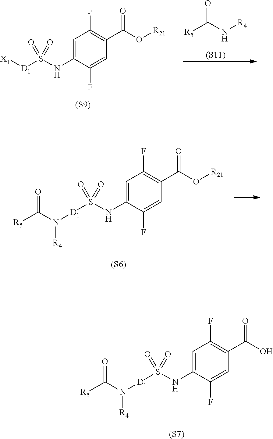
[R5]C(N[R4])=O.[(S11)].C1(F)=C(C(O[R21])=O)C=C(F)C(NS([D1][X1])(=O)=O)=C1.[(S9)].C1(F)=C(C(O[R21])=O)C=C(F)C(NS([D1]N(C([R5])=O)[R4])(=O)=O)=C1.[(S6)].C1(F)=C(C(O)=O)C=C(F)C(NS([D1]N(C([R5])=O)[R4])(=O)=O)=C1.[(S7)]
